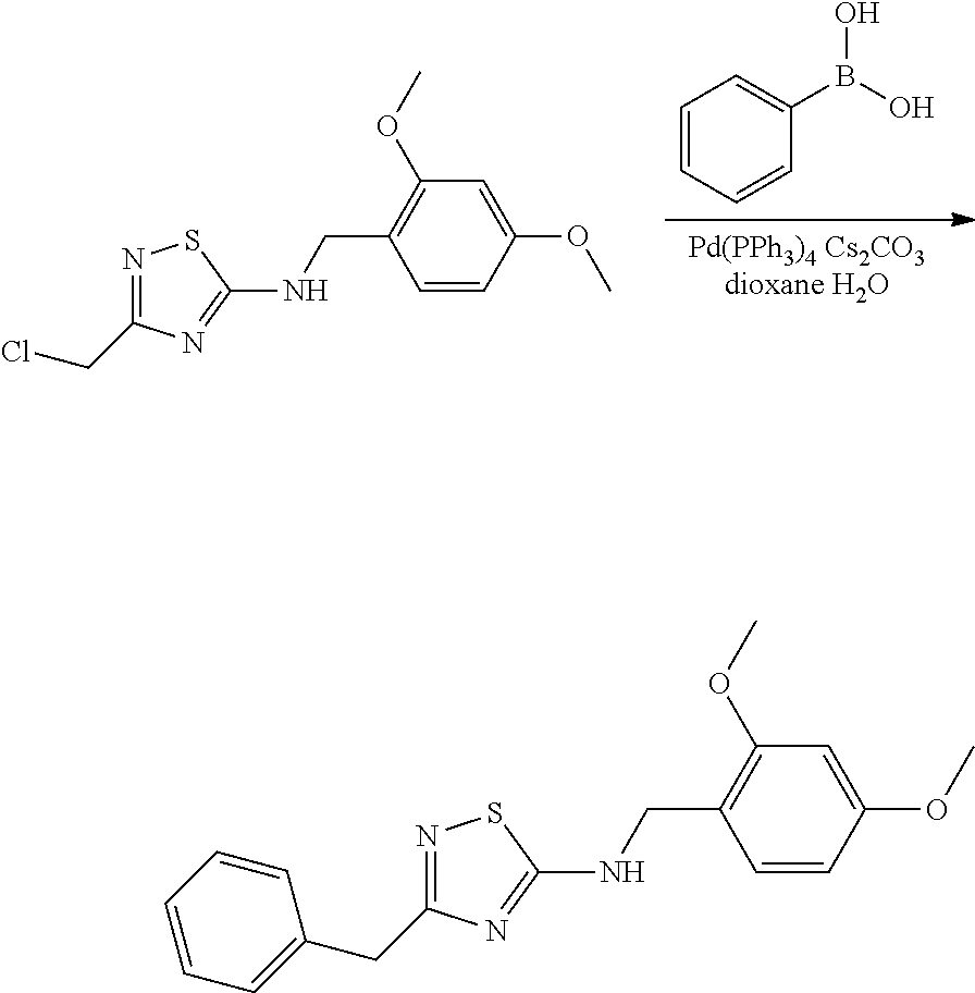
N1=C(CC2=CC=CC=C2)N=C(NCC2=C(OC)C=C(OC)C=C2)S1.[Pd(PPh3)4 Cs2CO3dioxane H2O].C1=CC=CC(B(O)O)=C1.N1=C(CCl)N=C(NCC2=C(OC)C=C(OC)C=C2)S1
